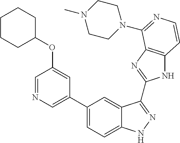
C1(C2=CN=CC(OC3CCCCC3)=C2)=CC=C2C(=C1)C(C1=NC3=C(N1)C=CN=C3N1CCN(C)CC1)=NN2
